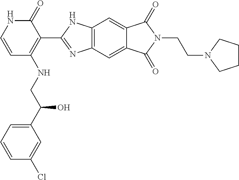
C1=C(C(CNC2=C(C3=NC4=C(N3)C=C3C(=C4)C(=O)N(CCN4CCCC4)C3=O)C(=O)NC=C2)O)C=C(Cl)C=C1
